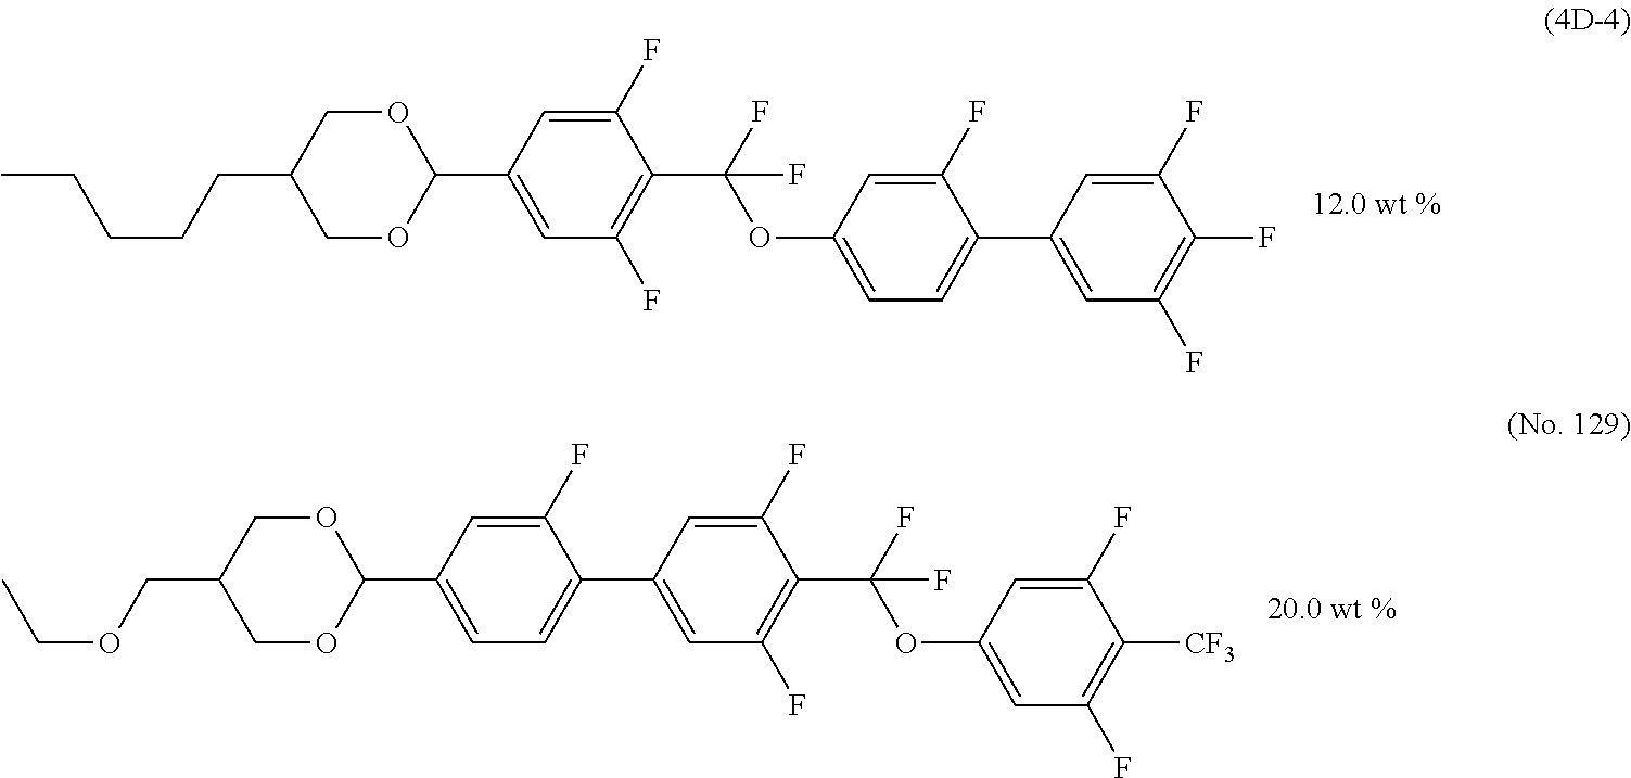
O(C(C1=C(F)C=C(C2OCC(CCCCC)CO2)C=C1F)(F)F)C1=CC=C(C2=CC(F)=C(F)C(F)=C2)C(F)=C1.O(C1=CC(F)=C([CF3])C(F)=C1)C(F)(C1=C(F)C=C(C2=CC=C(C3OCC(COCC)CO3)C=C2F)C=C1F)F
